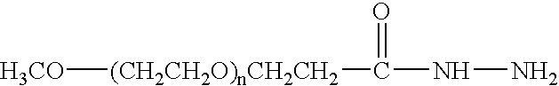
[(CH2CH2O)nCH2CH2]([H3CO])C(NN)=O
